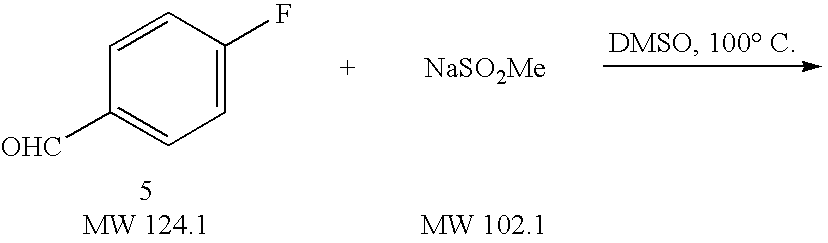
C1(F)=CC=C([OHC])C=C1.[NaSO2Me]
